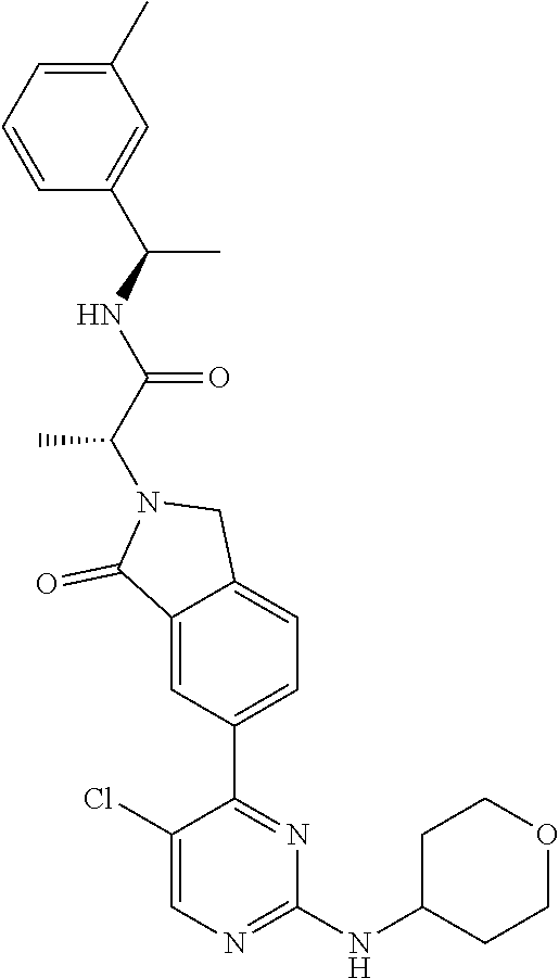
C1(NC2CCOCC2)=NC=C(Cl)C(C2=CC=C3C(=C2)C(=O)N(C(C(=O)NC(C)C2=CC(C)=CC=C2)C)C3)=N1
